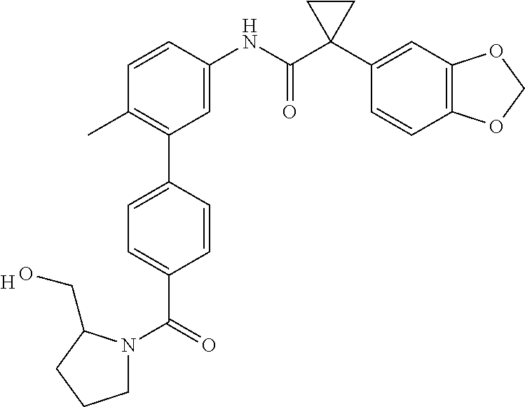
C1=C(NC(C2(C3=CC4=C(C=C3)OCO4)CC2)=O)C=CC(C)=C1C1=CC=C(C(N2CCCC2CO)=O)C=C1.[H]
